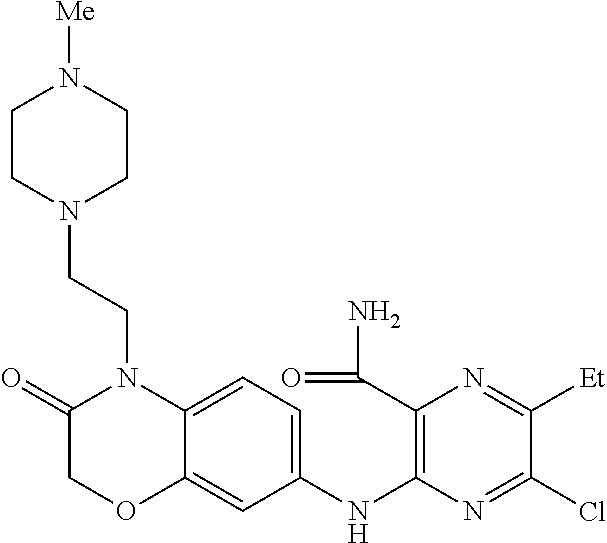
C1(=O)COC2=CC(NC3=C(C(=O)N)N=C([Et])C(Cl)=N3)=CC=C2N1CCN1CCN([Me])CC1
